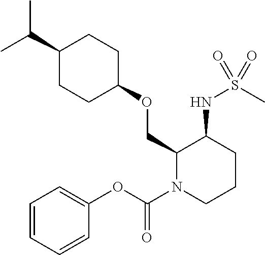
C(C1CCC(OCC2N(C(OC3=CC=CC=C3)=O)CCCC2NS(C)(=O)=O)CC1)(C)C
